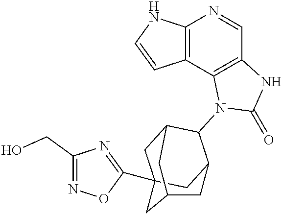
C12=C(NC=C1)N=CC1=C2N(C2C3CC4(C5=NC(CO)=NO5)CC2CC(C4)C3)C(=O)N1
